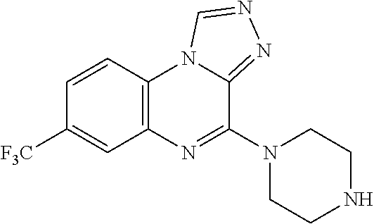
C12=C(C=CC([F3C])=C1)N1C(=NN=C1)C(N1CCNCC1)=N2
